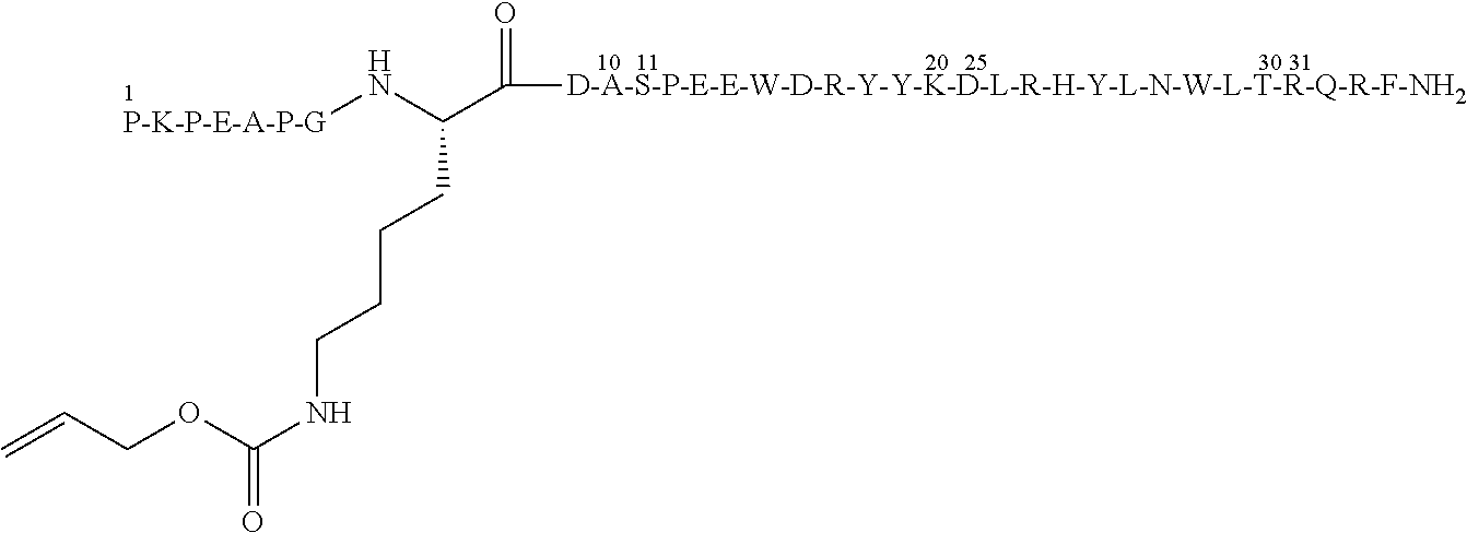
N([P-K-P-E-A-P-G])C(C([D-A-S-P-E-E-W-D-R-Y-Y-K-D-L-R-H-Y-L-N-W-L-T-R-Q-R-F-NH2])=O)CCCCNC(OCC=C)=O
